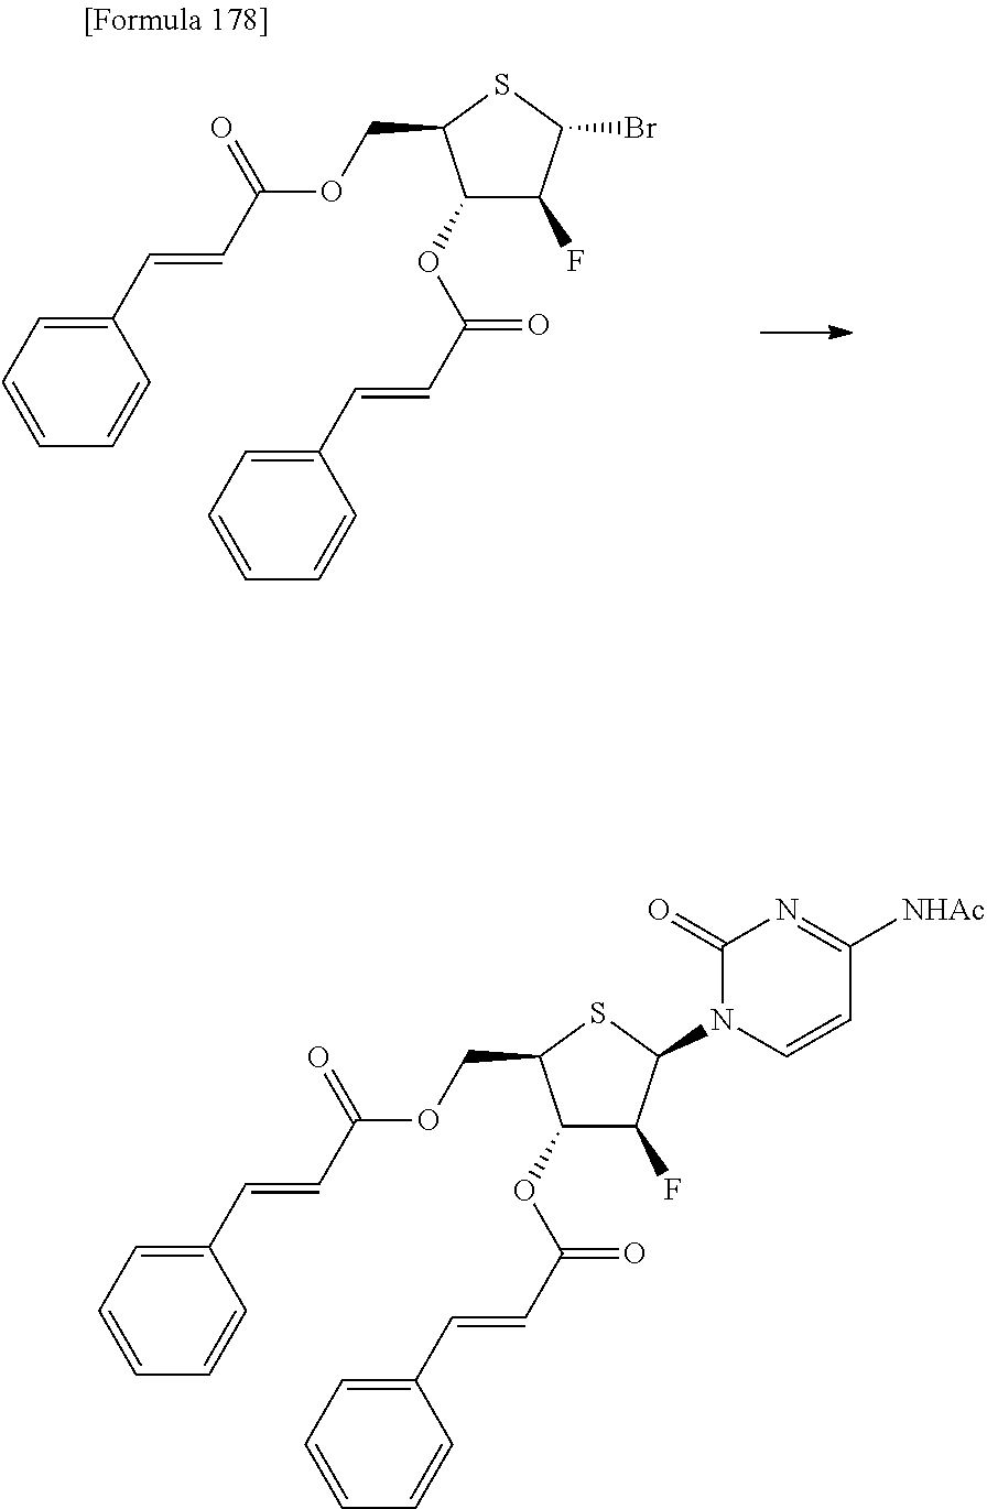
C(C1C(OC(C=CC2=CC=CC=C2)=O)C(F)C(N2C=CC([NHAc])=NC2=O)S1)OC(C=CC1=CC=CC=C1)=O.C(C1C(OC(C=CC2=CC=CC=C2)=O)C(F)C(Br)S1)OC(C=CC1=CC=CC=C1)=O
